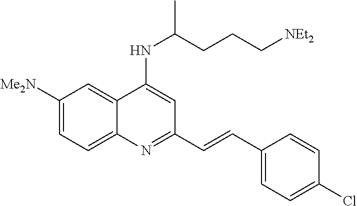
C1([Me2N])=CC=C2C(=C1)C(NC(CCC[NEt2])C)=CC(C=CC1=CC=C(Cl)C=C1)=N2
